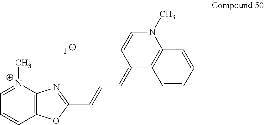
C1=[N+](C)C2=C(C=C1)OC(C=CC=C1C3=C(N(C)C=C1)C=CC=C3)=N2.[I-]
